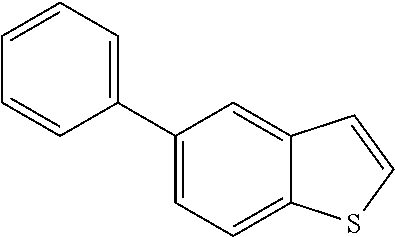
C1(C2=CC=CC=C2)=CC=C2C(=C1)C=CS2
